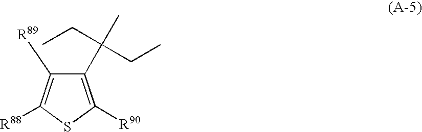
C1(C(C)(CC)CC)=C([R90])SC([R88])=C1[R89]
